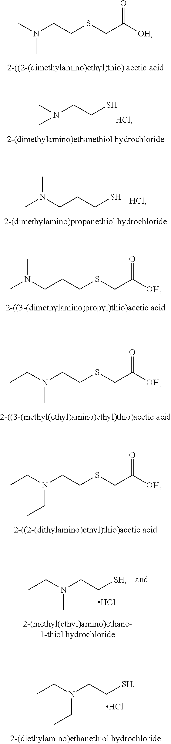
[OH]C(CSCCN(C)C)=O.CN(CCS)C.[HCl].CN(CCCS)C.[HCl].CN(CCCSCC([OH])=O)C.CCN(CCSCC([OH])=O)C.CCN(CCSCC([OH])=O)CC.CCN(CC[SH])C.Cl.CCN(CC[SH])CC.Cl
